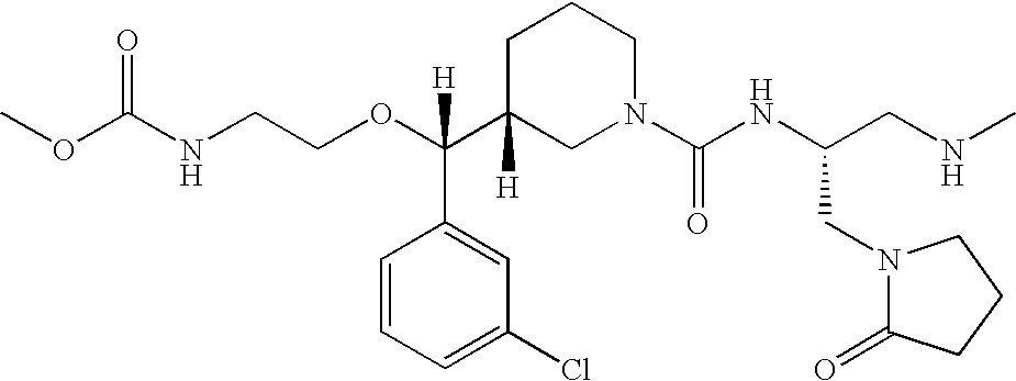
O=C(NCCOC(C1([H])CN(C(NC(CNC)CN2C(=O)CCC2)=O)CCC1)(C1=CC(Cl)=CC=C1)[H])OC
